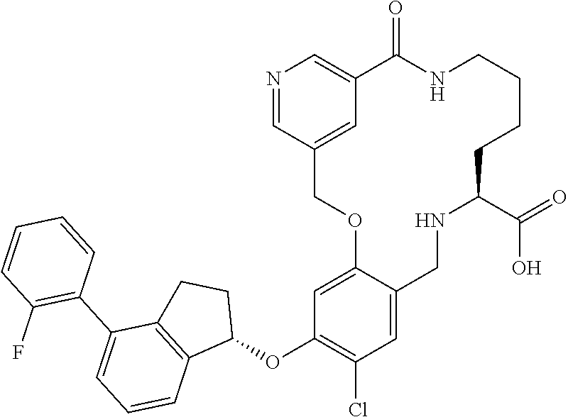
O(C1=C(Cl)C=C2C(=C1)OCC1=CC(=CN=C1)C(=O)NCCCCC(C(=O)O)NC2)C1CCC2=C1C=CC=C2C1=C(F)C=CC=C1
